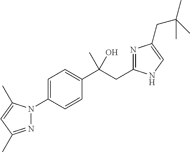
C1=C(N2N=C(C)C=C2C)C=CC(C(CC2=NC(CC(C)(C)C)=CN2)(C)O)=C1
